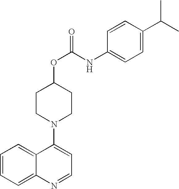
C12=CC=CC=C1N=CC=C2N1CCC(OC(NC2=CC=C(C(C)C)C=C2)=O)CC1
